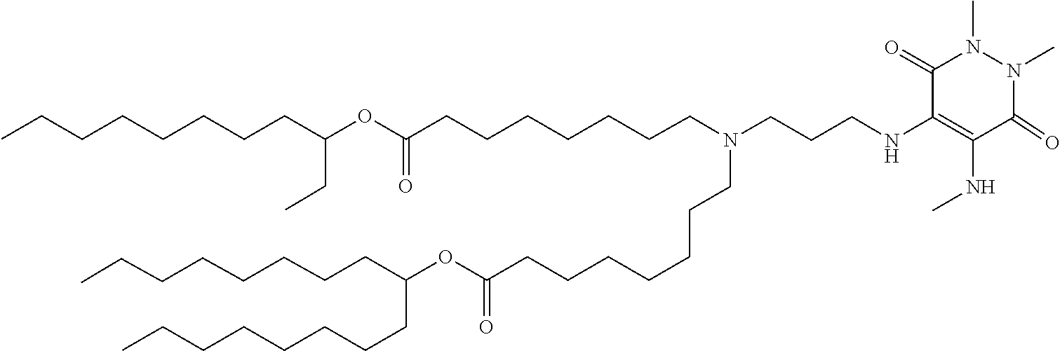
C(CCCCCCCC)(CCCCCCCC)OC(=O)CCCCCCCN(CCCCCCCC(OC(CC)CCCCCCCC)=O)CCCNC1=C(NC)C(=O)N(C)N(C)C1=O
